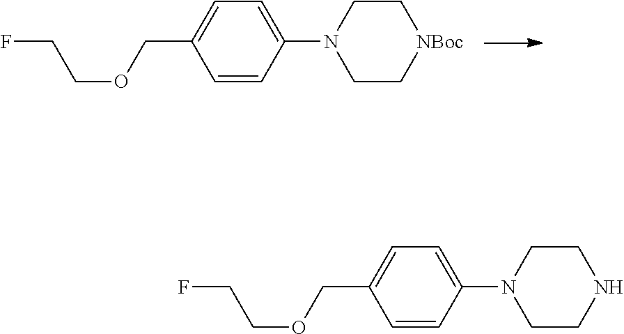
C1=CC(N2CC[NBoc]CC2)=CC=C1COCCF.C1=CC(N2CCNCC2)=CC=C1COCCF
